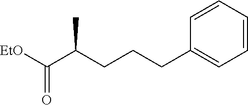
C1=CC(CCCC(C([EtO])=O)C)=CC=C1
